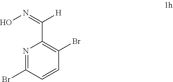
N1=C(Br)C=CC(Br)=C1C(=NO)[H]
